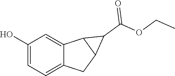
C1(O)=CC=C2C(=C1)C1C(C2)C1C(=O)OCC
